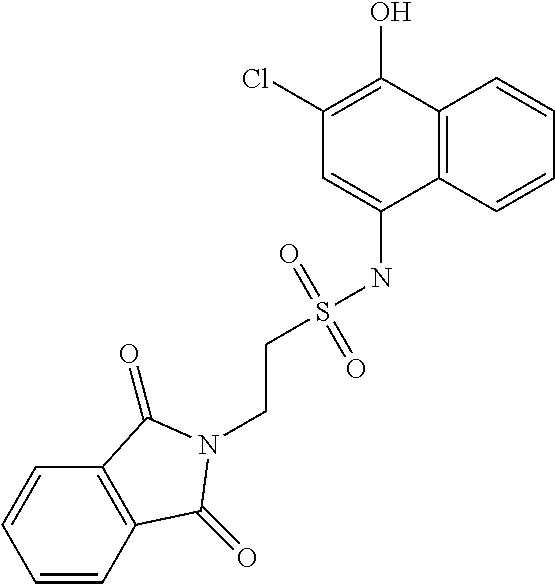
C12=C(C=CC=C1)C(NS(CCN1C(=O)C3=C(C=CC=C3)C1=O)(=O)=O)=CC(Cl)=C2O
